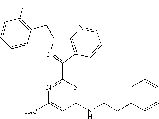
N1=C(C2=NN(CC3=C(F)C=CC=C3)C3=C2C=CC=N3)N=C(NCCC2=CC=CC=C2)C=C1C
